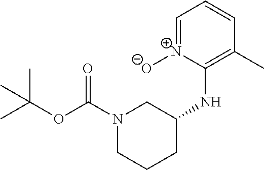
C1=[N+]([O-])C(NC2CN(C(OC(C)(C)C)=O)CCC2)=C(C)C=C1
